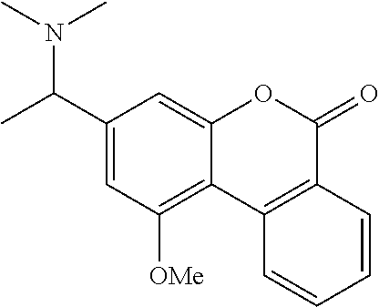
C1(C(C)N(C)C)=CC([OMe])=C2C(=C1)OC(=O)C1=C2C=CC=C1
